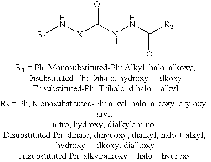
[R1]N[X]C(NNC([R2])=O)=O
